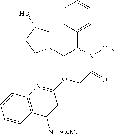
C1=CC(C(N(C)C(=O)COC2=NC3=C(C([NHSO2Me])=C2)C=CC=C3)CN2CC(O)CC2)=CC=C1
